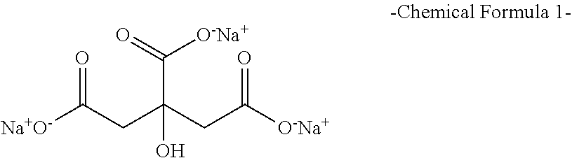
[Na+O-]C(CC(CC([O-Na+])=O)(O)C([O-Na+])=O)=O
